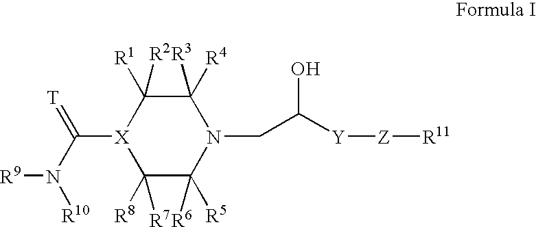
C1([R8])([R7])C([R5])([R6])N(CC([Y][Z][R11])O)C([R4])([R3])C([R1])([R2])[X]1C(=[T])N([R10])[R9]
